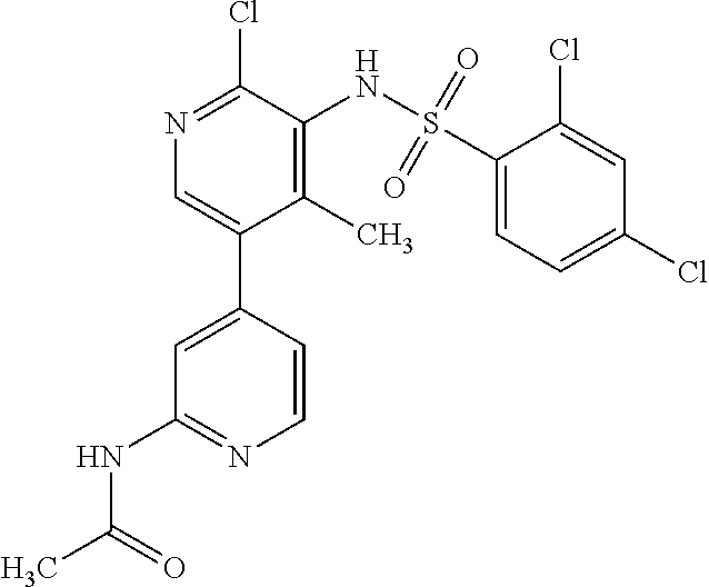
C1=C(C2=CN=C(Cl)C(NS(C3=CC=C(Cl)C=C3Cl)(=O)=O)=C2C)C=CN=C1NC(C)=O
